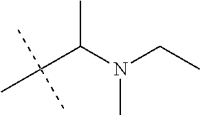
C(C(N(CC)C)C)(C)(C)C
